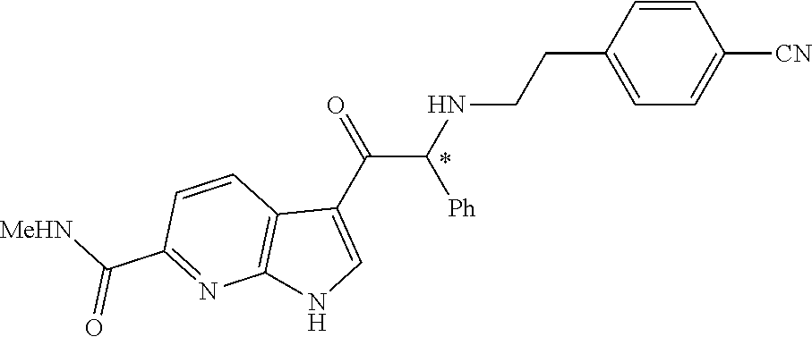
C1=CC(CCNC(C(C2=CNC3=C2C=CC(C([MeHN])=O)=N3)=O)[Ph])=CC=C1[CN]
